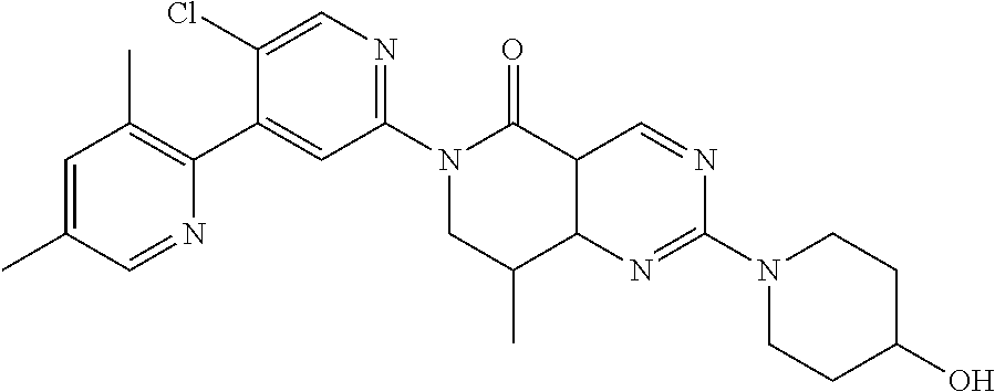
N1(C2=NC=C(Cl)C(C3=C(C)C=C(C)C=N3)=C2)CC(C)C2C(C1=O)C=NC(N1CCC(O)CC1)=N2
